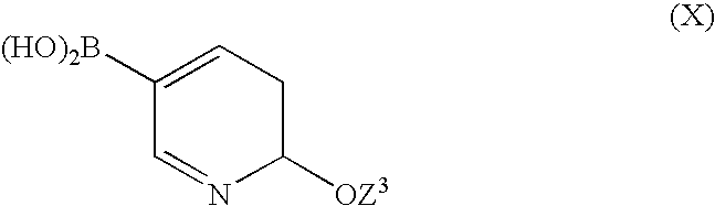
C1([OZ3])CC=C([(HO)2B])C=N1
